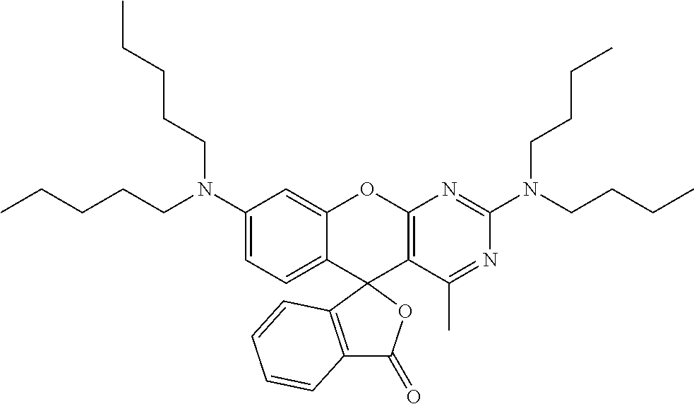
C1(N(CCCCC)CCCCC)=CC=C2C(=C1)OC1=C(C23C2=C(C(=O)O3)C=CC=C2)C(C)=NC(N(CCCC)CCCC)=N1
